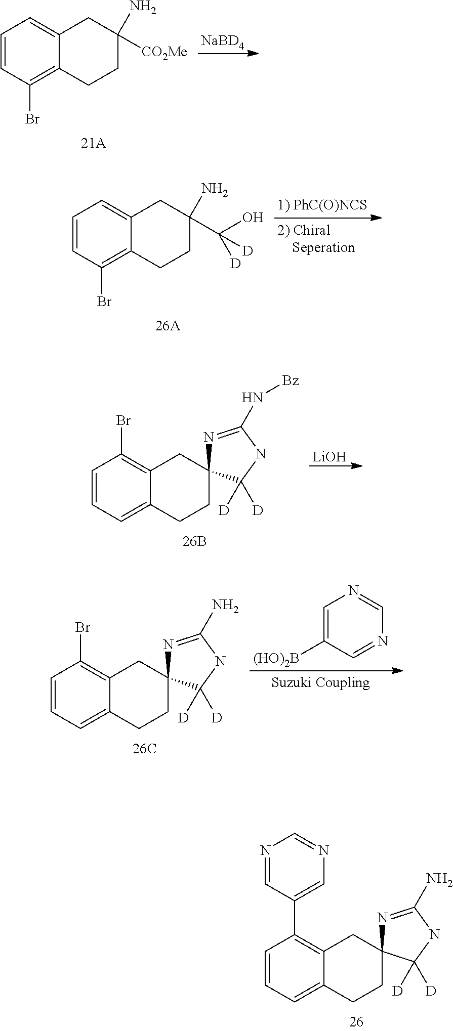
C1=CC=C2C(=C1C1=CN=CN=C1)CC1(CC2)N=C(N)NC1([D])[D].C1=CC(Br)=C2C(=C1)CC(N)([CO2Me])CC2.[NaBD4].C1=CC(Br)=C2C(=C1)CC(N)(C([D])(O)[D])CC2.C1=CC=C2C(=C1Br)CC1(CC2)N=C(N[Bz])NC1([D])[D].[LiOH].C1=CC=C2C(=C1Br)CC1(CC2)N=C(N)NC1([D])[D].C1=C([(HO)2B])C=NC=N1
